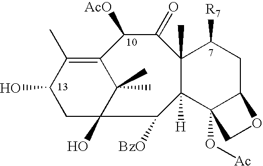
C1(O)CC2(O)C(C)(C)C(=C1C)C([AcO])C(=O)C1(C)C([H])(C2[BzO])C2(O[Ac])C(CC1[R7])OC2
